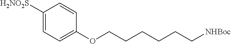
C1([H2NO2S])=CC=C(OCCCCCC[NHBoc])C=C1
